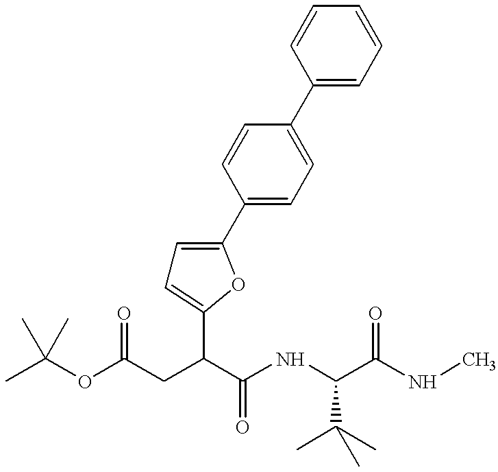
C1=C(C2=CC=C(C3=CC=CC=C3)C=C2)OC(C(C(NC(C(NC)=O)C(C)(C)C)=O)CC(OC(C)(C)C)=O)=C1
